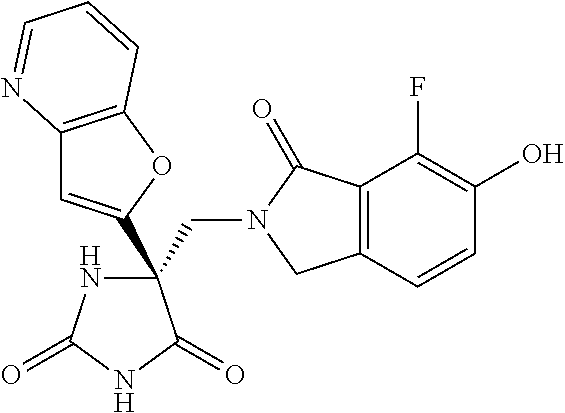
C(C1(C2=CC3=C(O2)C=CC=N3)NC(=O)NC1=O)N1CC2=C(C1=O)C(F)=C(O)C=C2
